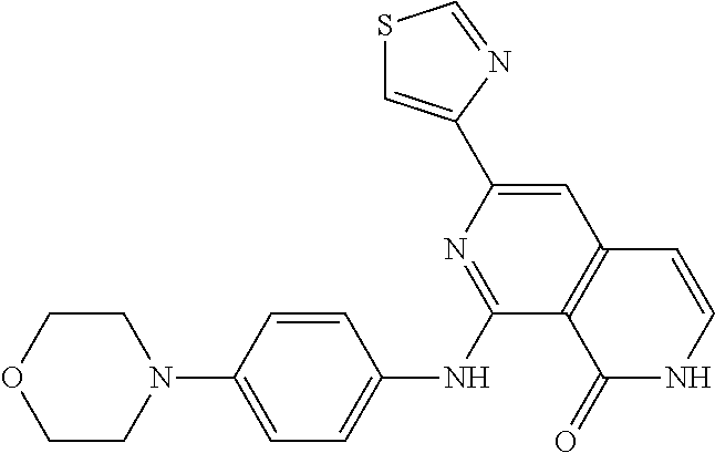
C1(C2=CSC=N2)=CC2=C(C(NC3=CC=C(N4CCOCC4)C=C3)=N1)C(=O)NC=C2
